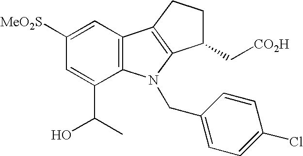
C12=C(C=C([MeO2S])C=C1C(C)O)C1=C(N2CC2=CC=C(Cl)C=C2)C(C[CO2H])CC1
